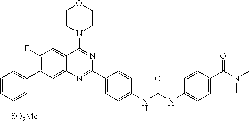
C1(F)=C(C2=CC=CC([SO2Me])=C2)C=C2C(=C1)C(N1CCOCC1)=NC(C1=CC=C(NC(NC3=CC=C(C(N(C)C)=O)C=C3)=O)C=C1)=N2
